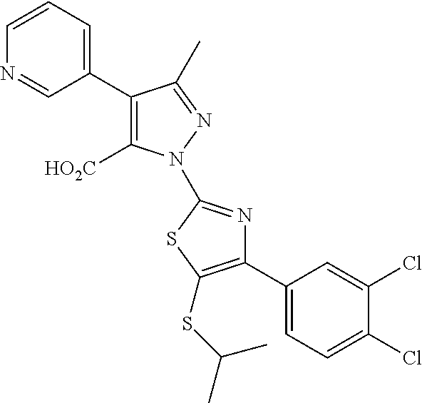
C1(C2=C([HO2C])N(C3=NC(C4=CC=C(Cl)C(Cl)=C4)=C(SC(C)C)S3)N=C2C)=CC=CN=C1
